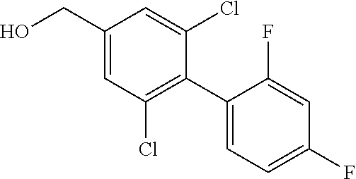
C1(CO)=CC(Cl)=C(C2=CC=C(F)C=C2F)C(Cl)=C1
